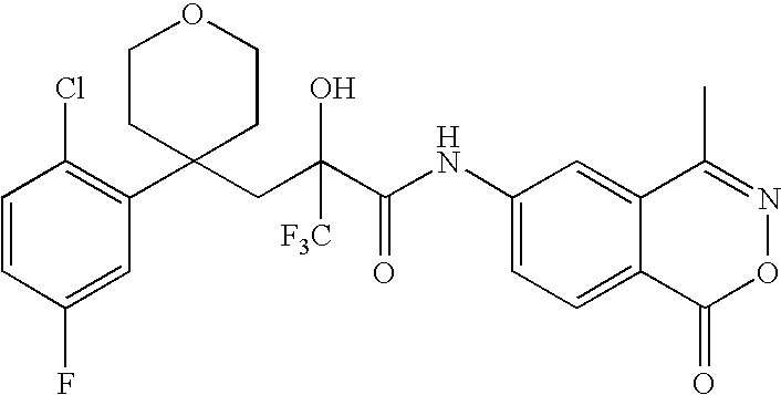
C1=CC(F)=CC(C2(CC(C(NC3=CC=C4C(=C3)C(C)=NOC4=O)=O)([F3C])O)CCOCC2)=C1Cl
